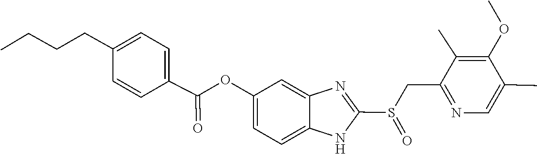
C1(CCCC)=CC=C(C(=O)OC2=CC=C3NC(S(CC4=NC=C(C)C(OC)=C4C)=O)=NC3=C2)C=C1
